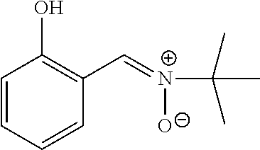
C1=CC=CC(C=[N+]([O-])C(C)(C)C)=C1O
